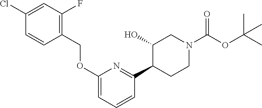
C1=C(OCC2=C(F)C=C(Cl)C=C2)N=C(C2C(O)CN(C(OC(C)(C)C)=O)CC2)C=C1
